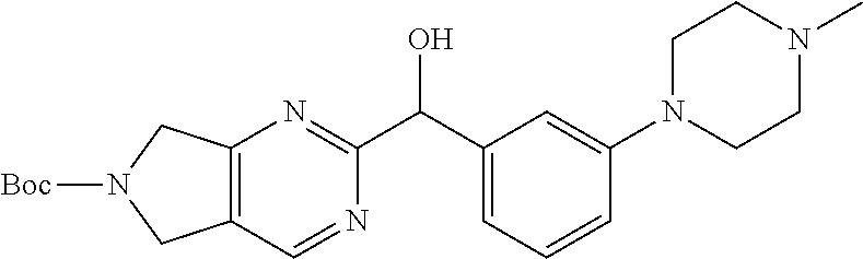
C12=C(C=NC(C(C3=CC=CC(N4CCN(C)CC4)=C3)O)=N1)CN([Boc])C2
